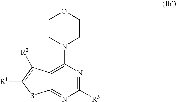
C12=NC([R3])=NC(N3CCOCC3)=C1C([R2])=C([R1])S2
